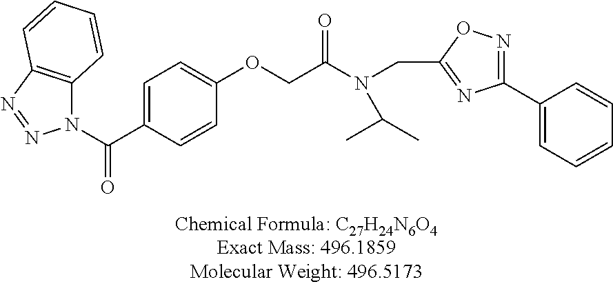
C1=C(C(=O)N2C3=C(N=N2)C=CC=C3)C=CC(OCC(=O)N(CC2=NC(C3=CC=CC=C3)=NO2)C(C)C)=C1
